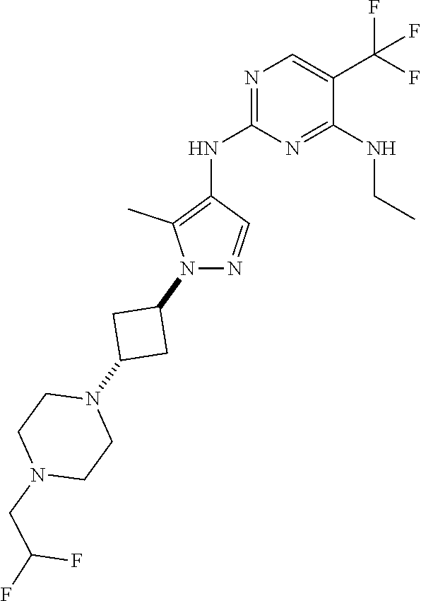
N1=C(NC2=C(C)N(C3CC(N4CCN(CC(F)F)CC4)C3)N=C2)N=C(NCC)C(C(F)(F)F)=C1
